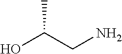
OC(CN)C
